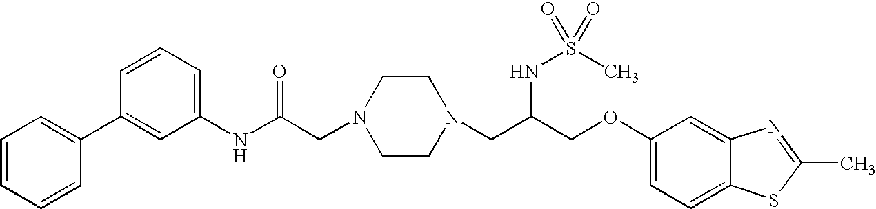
C1=CC=CC(C2=CC(NC(CN3CCN(CC(NS(C)(=O)=O)COC4=CC=C5C(=C4)N=C(C)S5)CC3)=O)=CC=C2)=C1
